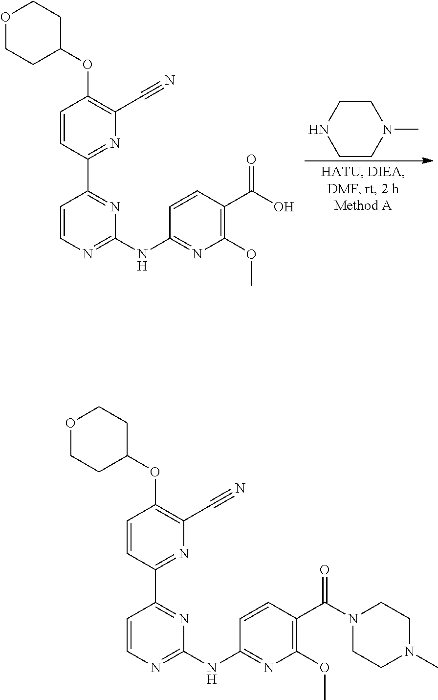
C1CNCCN1C.C1=CC(NC2=NC=CC(C3=NC(C#N)=C(OC4CCOCC4)C=C3)=N2)=NC(OC)=C1C(=O)O.C1CN(C(C2=C(OC)N=C(NC3=NC=CC(C4=NC(C#N)=C(OC5CCOCC5)C=C4)=N3)C=C2)=O)CCN1C
